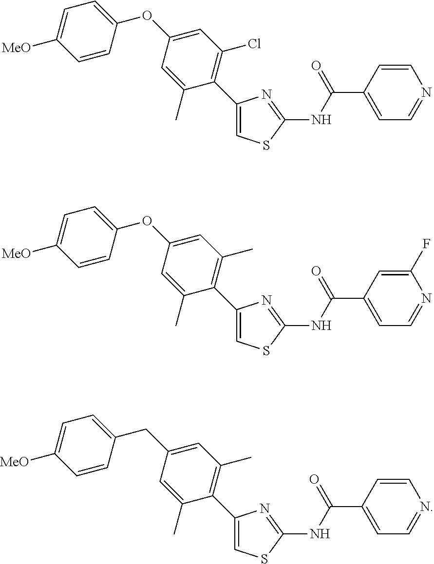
C1=C(F)N=CC=C1C(NC1=NC(C2=C(C)C=C(OC3=CC=C([MeO])C=C3)C=C2C)=CS1)=O.C1=CN=CC=C1C(NC1=NC(C2=C(Cl)C=C(OC3=CC=C([MeO])C=C3)C=C2C)=CS1)=O.C1=CN=CC=C1C(NC1=NC(C2=C(C)C=C(CC3=CC=C([MeO])C=C3)C=C2C)=CS1)=O
